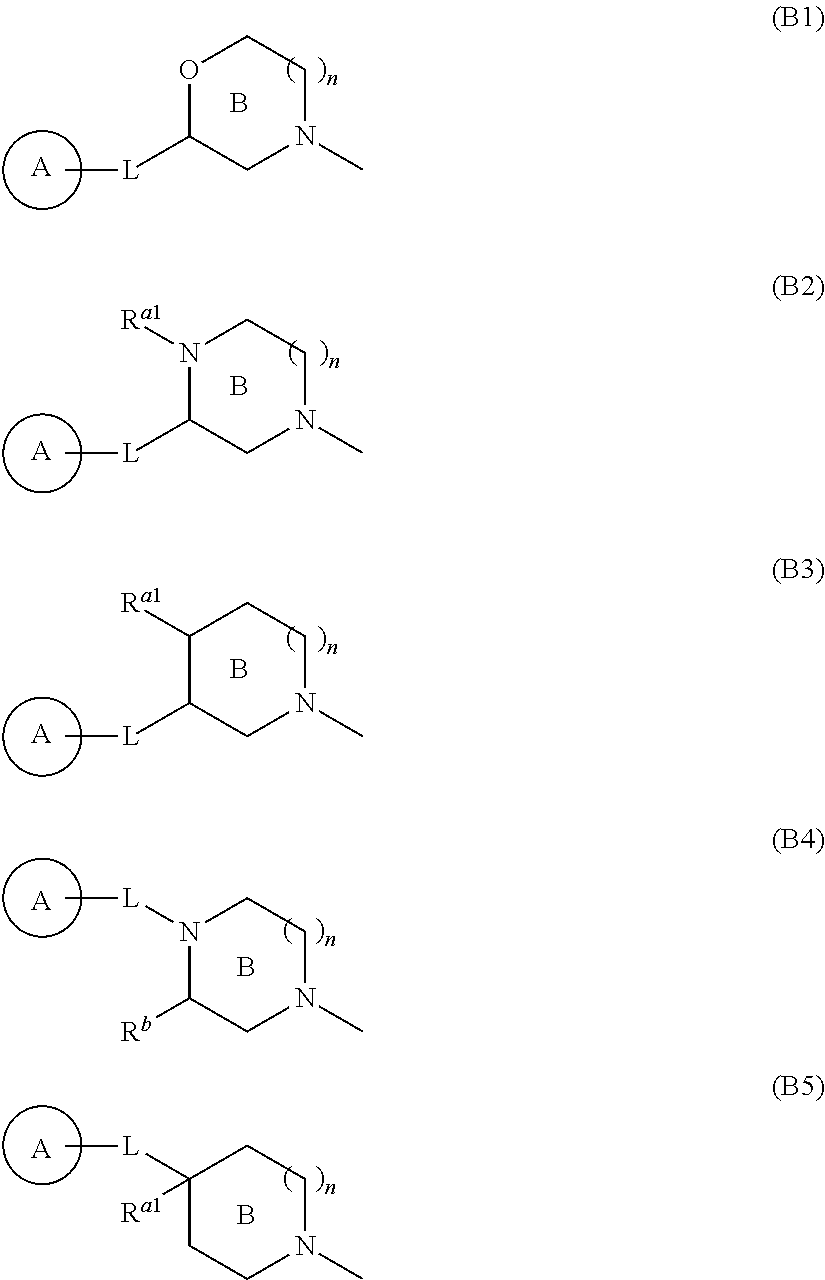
[A].B.O1C([L]C)CN(C)CC1.[A].B.N1([Ra1])C([L]C)CN(C)CC1.[A].B.C1([Ra1])C([L]C)CN(C)CC1.[A].B.C1([Rb])N([L]C)CCN(C)C1.[A].B.C1C([L]C)([Ra1])CCN(C)C1
